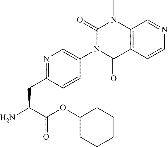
N1=C(CC(C(OC2CCCCC2)=O)N)C=CC(N2C(=O)N(C)C3=C(C=CN=C3)C2=O)=C1
